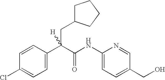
C1=C(C(C(NC2=CC=C(CO)C=N2)=O)(CC2CCCC2)[H])C=CC(Cl)=C1
